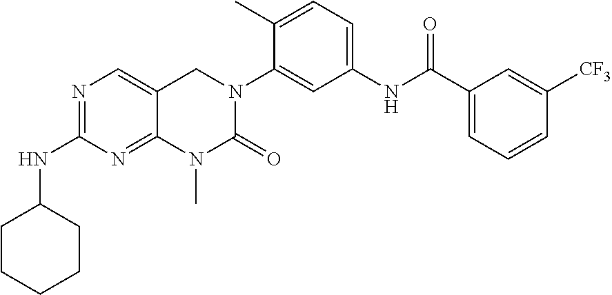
N1=C(NC2CCCCC2)N=C2C(=C1)CN(C1=CC(NC(C3=CC=CC([CF3])=C3)=O)=CC=C1C)C(=O)N2C
